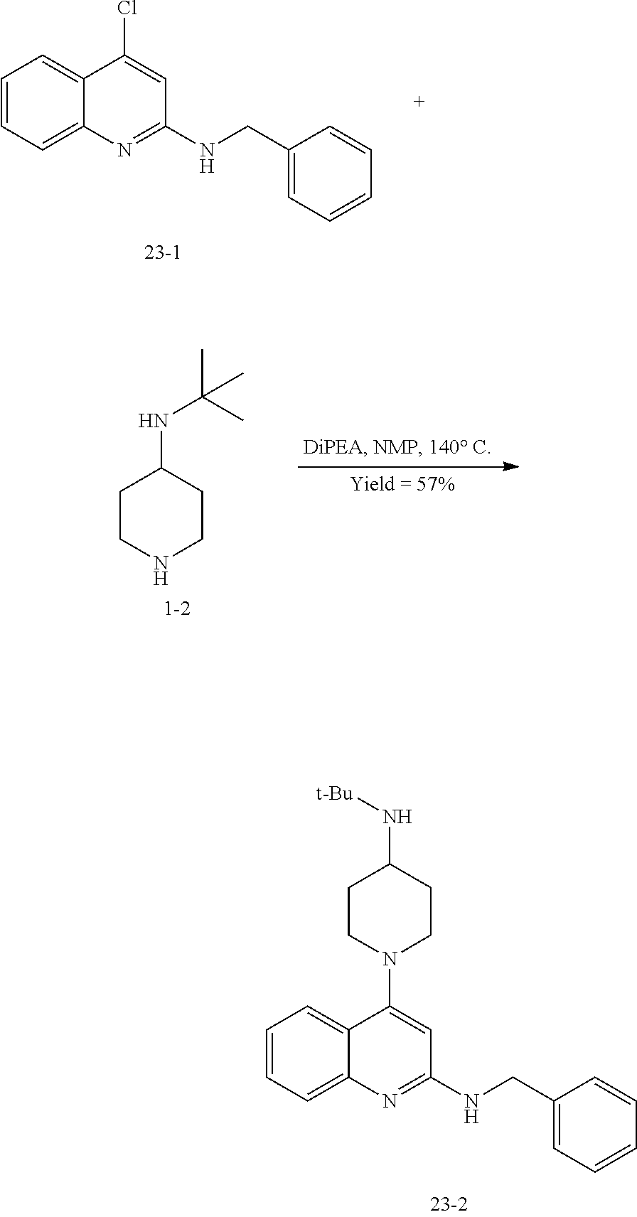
C1=CC=C2C(=C1)C(N1CCC(N[t-Bu])CC1)=CC(NCC1=CC=CC=C1)=N2.C1=CC=C2C(=C1)C(Cl)=CC(NCC1=CC=CC=C1)=N2.C1CNCCC1NC(C)(C)C
